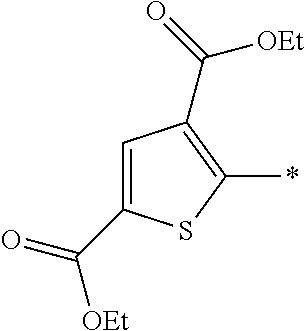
C1(C(=O)[OEt])=CC(C(=O)[OEt])=C(*)S1
